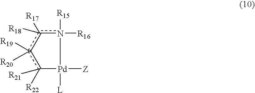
c1([R17])([R18])c([R19])([R20])c([R22])([R21])[Pd]([Z])([L])n1([R16])[R15]
